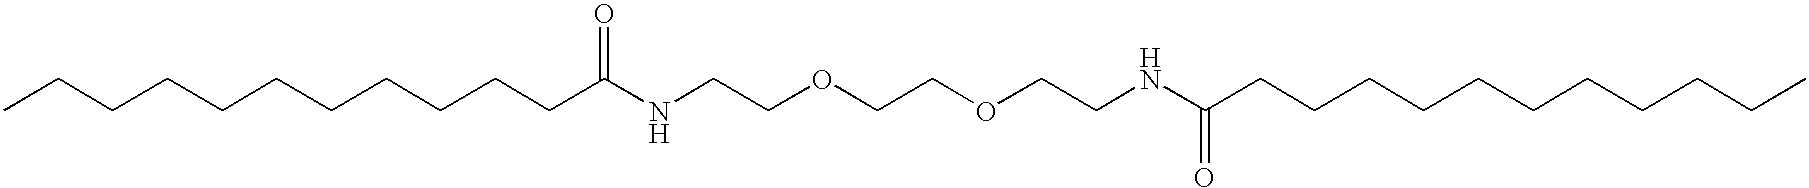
CCCCCCCCCCCC(NCCOCCOCCNC(CCCCCCCCCCC)=O)=O
